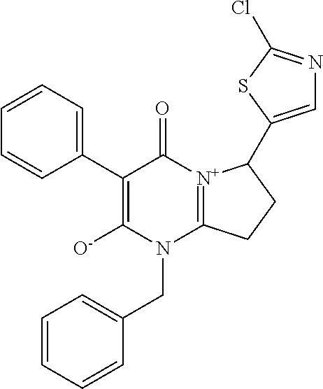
C1(C2=CC=CC=C2)=C([O-])N(CC2=CC=CC=C2)C2=[N+](C1=O)C(C1=CN=C(Cl)S1)CC2
